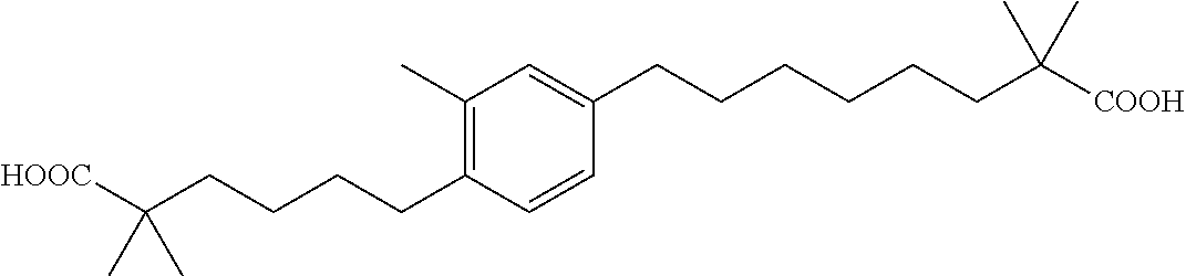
C1(C)=C(CCCCC([HOOC])(C)C)C=CC(CCCCCCC([COOH])(C)C)=C1
